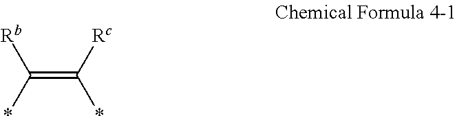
[Rb]C(*)=C([Rc])*
